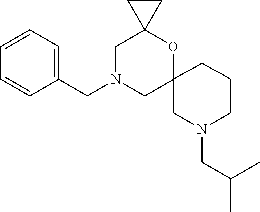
C1=CC=C(CN2CC3(OC4(C2)CC4)CN(CC(C)C)CCC3)C=C1
